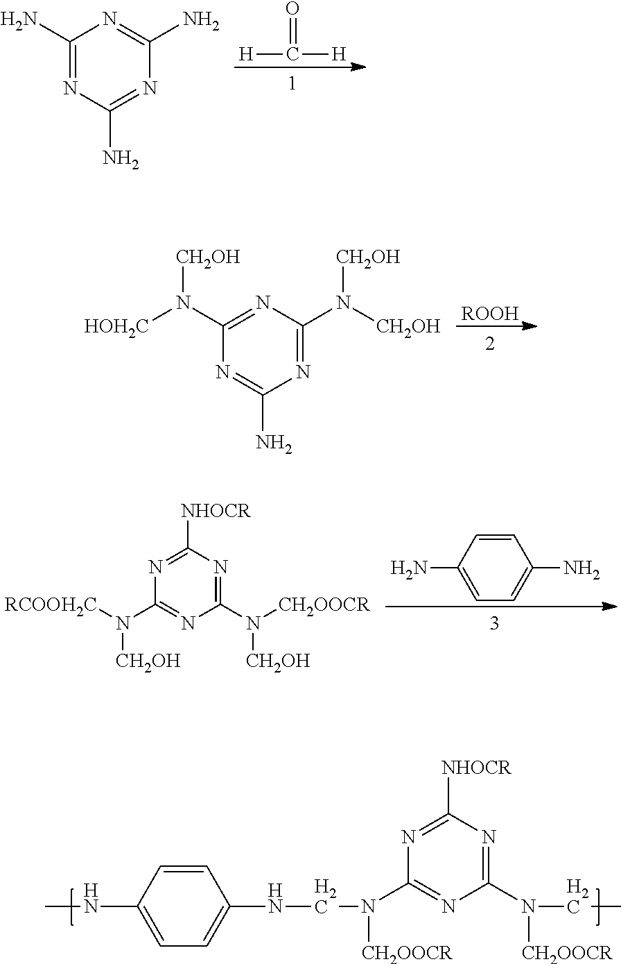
N1=C([NHOCR])N=C(N([CH2OOCR])CC)N=C1N([CH2OOCR])CNC1=CC=C(NC)C=C1.[H]C([H])=O.C1(N)=NC(N)=NC(N)=N1.[ROOH].C1(N([HOH2C])[CH2OH])=NC(N([CH2OH])[CH2OH])=NC(N)=N1.C1=CC(N)=CC=C1N.N1=C([NHOCR])N=C(N([CH2OOCR])[CH2OH])N=C1N([RCOOH2C])[CH2OH]
